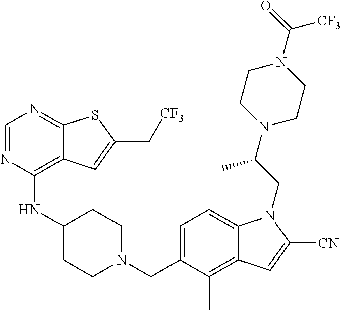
C1=NC(NC2CCN(CC3=CC=C4C(=C3C)C=C([CN])N4CC(N3CCN(C(=O)[CF3])CC3)C)CC2)=C2C(=N1)SC(C[CF3])=C2
